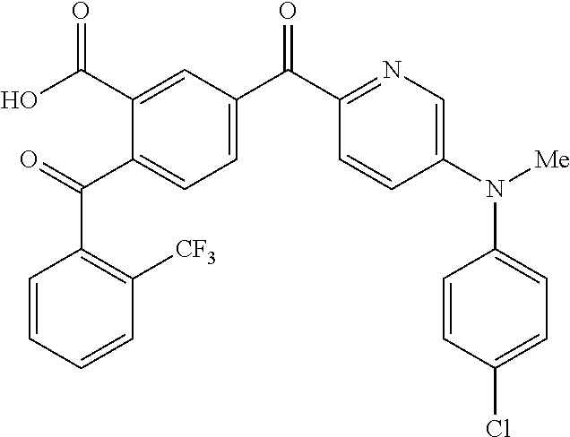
C1(C(C2=CC=C(C(C3=NC=C(N([Me])C4=CC=C(Cl)C=C4)C=C3)=O)C=C2C(O)=O)=O)=C([CF3])C=CC=C1
